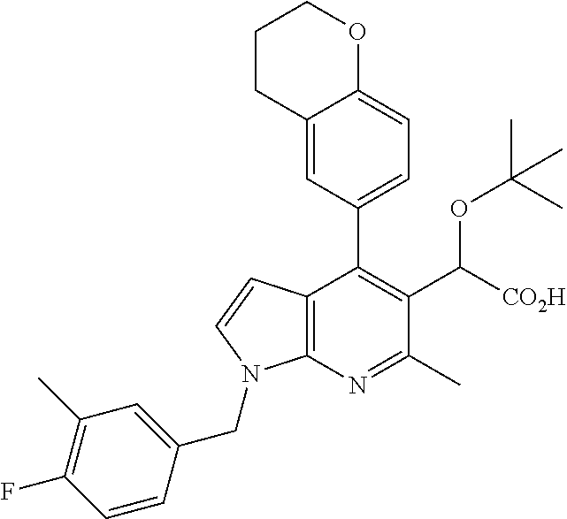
C1CC2=CC(C3=C(C([CO2H])OC(C)(C)C)C(C)=NC4=C3C=CN4CC3=CC(C)=C(F)C=C3)=CC=C2OC1
